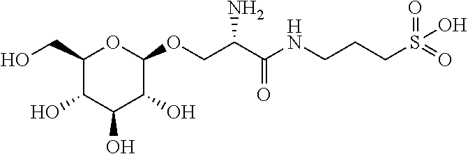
C1(CO)C(O)C(O)C(O)C(OCC(C(NCCCS(=O)(=O)O)=O)N)O1
